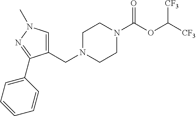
C1N(CC2=CN(C)N=C2C2=CC=CC=C2)CCN(C(OC([CF3])[CF3])=O)C1
